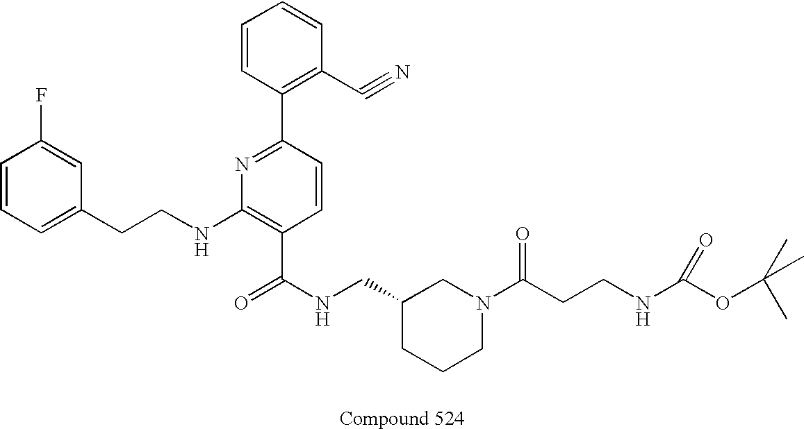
C1=CC=C(CCNC2=C(C(NCC3CCCN(C(CCNC(OC(C)(C)C)=O)=O)C3)=O)C=CC(C3=C(C#N)C=CC=C3)=N2)C=C1F
